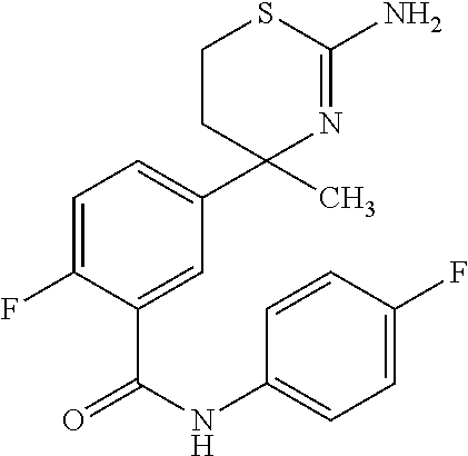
N1=C(N)SCCC1(C1=CC=C(F)C(C(NC2=CC=C(F)C=C2)=O)=C1)C
